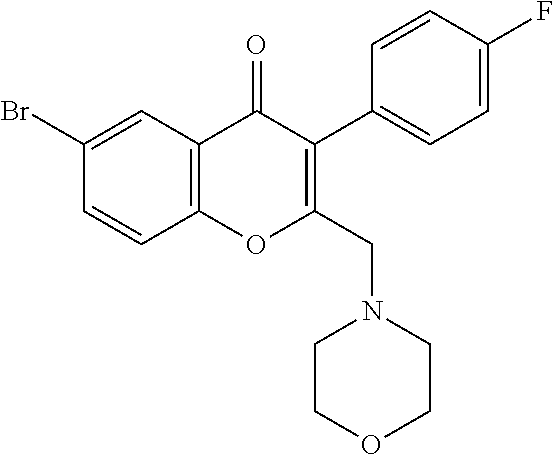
C1=CC2=C(C=C1Br)C(=O)C(C1=CC=C(F)C=C1)=C(CN1CCOCC1)O2
